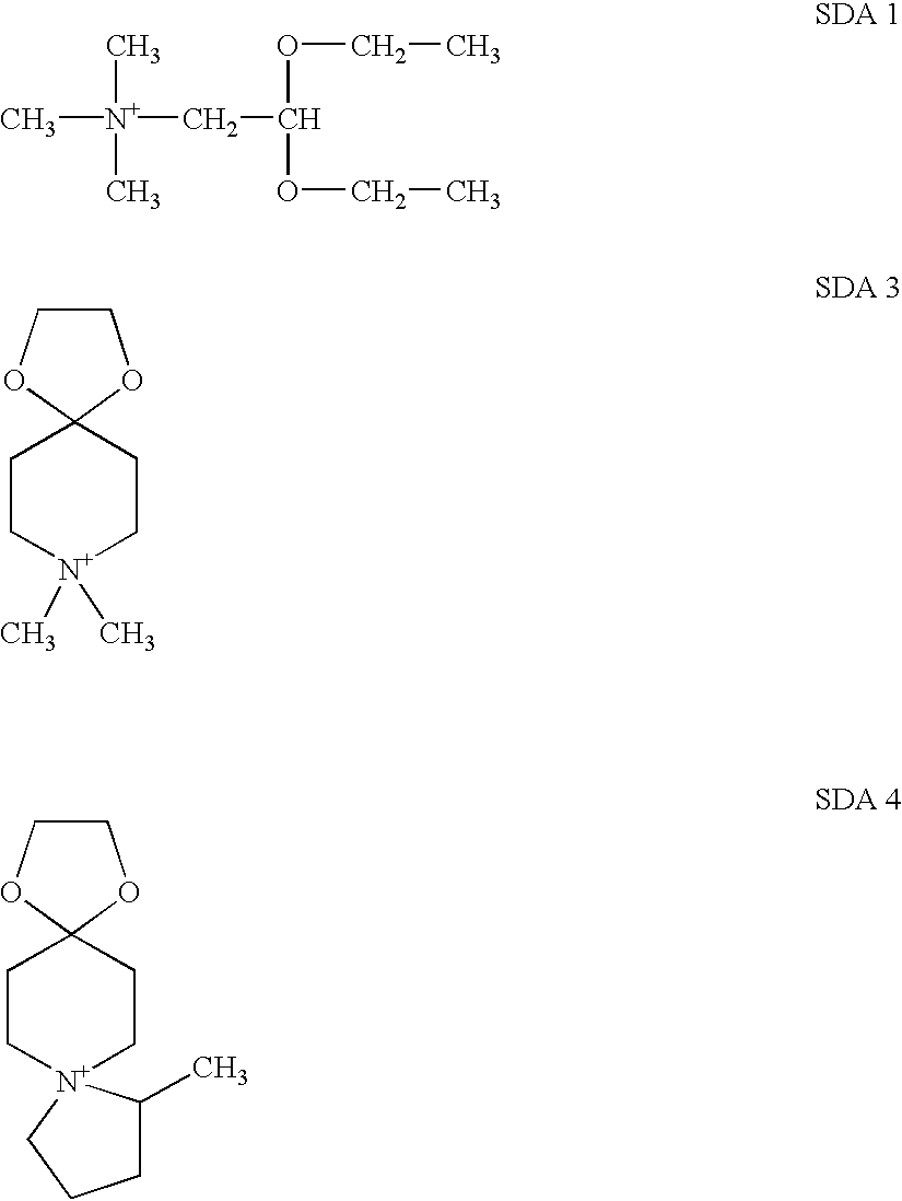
[N+](CC(OCC)OCC)(C)(C)C.C1C[N+](C)(C)CCC12OCCO2.C1C[N+]2(CCC13OCCO3)C(C)CCC2
